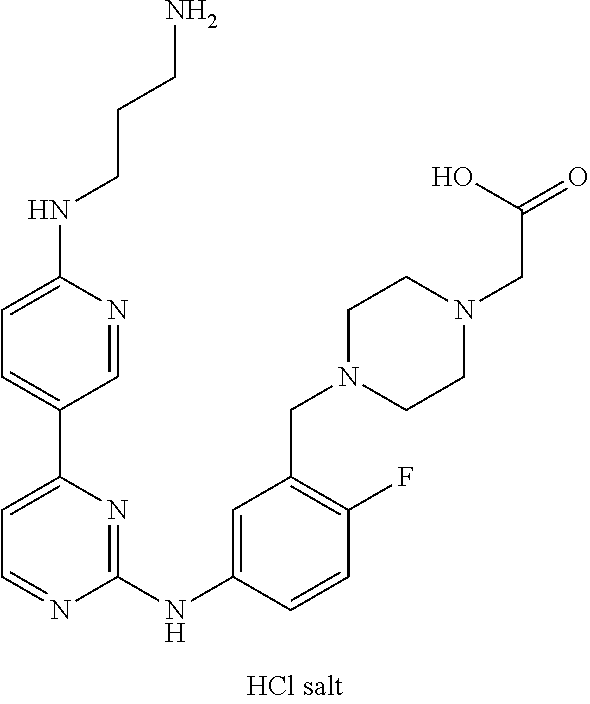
C1=NC(NCCCN)=CC=C1C1=CC=NC(NC2=CC(CN3CCN(CC(=O)O)CC3)=C(F)C=C2)=N1
